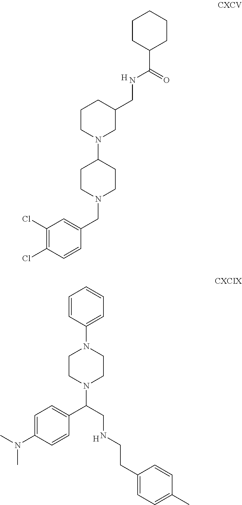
[H].C1(CN2CCC(N3CC(CNC(C4CCCCC4)=O)CCC3)CC2)=CC(Cl)=C(Cl)C=C1.C1=CC(N2CCN(C(CNCCC3=CC=C(C)C=C3)C3=CC=C(N(C)C)C=C3)CC2)=CC=C1.[H]
